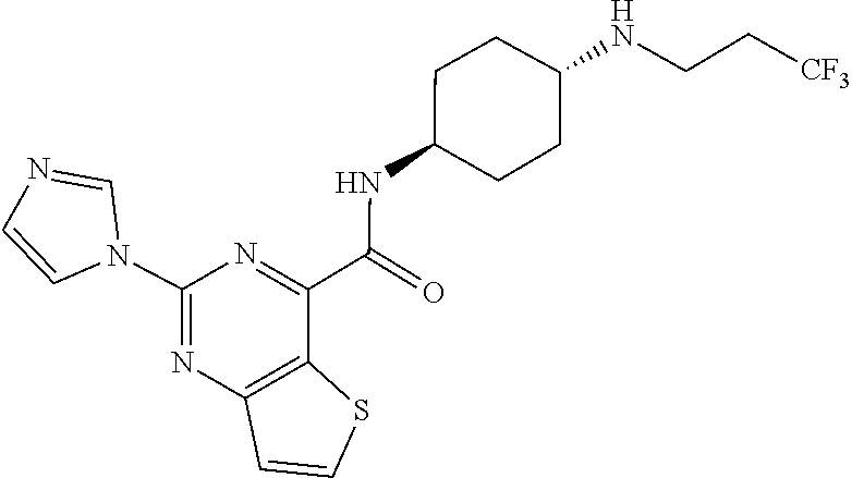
C(NC1CCC(NCC[CF3])CC1)(=O)C1=NC(N2C=NC=C2)=NC2=C1SC=C2
